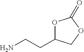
O1C(CCN)COC1=O
